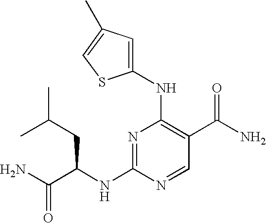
NC(C(CC(C)C)NC1=NC(NC2=CC(C)=CS2)=C(C(N)=O)C=N1)=O
